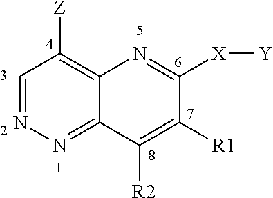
C1([R1])=C([R2])C2=NN=CC([Z])=C2N=C1[X][Y]
